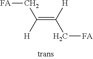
[H]C(=C(C[FA])[H])C[FA]
